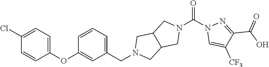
ClC1=CC=C(OC2=CC(CN3CC4C(C3)CN(C(N3C=C([CF3])C(C(O)=O)=N3)=O)C4)=CC=C2)C=C1
